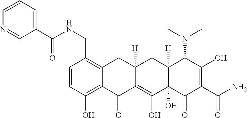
C1=CC(O)=C2C(=C1CNC(C1=CC=CN=C1)=O)CC1([H])C(=C(O)C3(O)C([H])(C1)C(N(C)C)C(O)=C(C(N)=O)C3=O)C2=O
